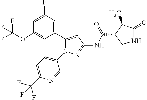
N1C(=O)C(C)C(C(NC2=NN(C3=CC=C(C(F)(F)F)N=C3)C(C3=CC(F)=CC(OC(F)(F)F)=C3)=C2)=O)C1
